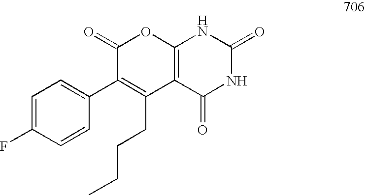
C1(=O)C(C2=CC=C(F)C=C2)=C(CCCC)C2=C(O1)NC(=O)NC2=O
